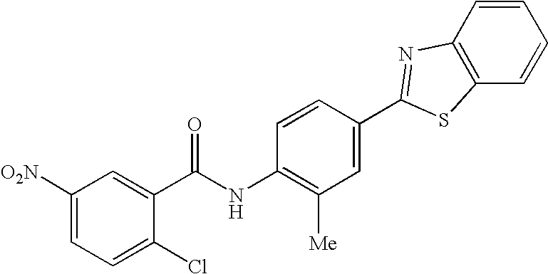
C1([O2N])=CC=C(Cl)C(C(NC2=C([Me])C=C(C3=NC4=C(C=CC=C4)S3)C=C2)=O)=C1
